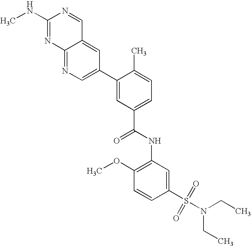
C12=CC(C3=CC(C(NC4=C(OC)C=CC(S(=O)(N(CC)CC)=O)=C4)=O)=CC=C3C)=CN=C1N=C(NC)N=C2
